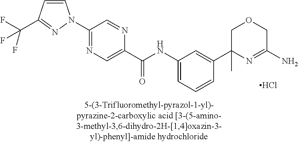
Cl.N(C1=CC=CC(C2(C)N=C(N)COC2)=C1)C(C1=CN=C(N2C=CC(C(F)(F)F)=N2)C=N1)=O
